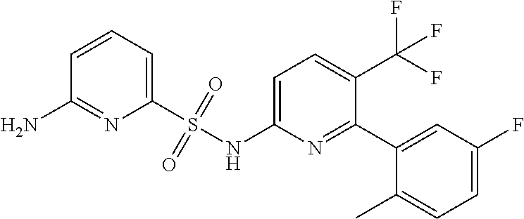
C1(S(NC2=CC=C(C(F)(F)F)C(C3=CC(F)=CC=C3C)=N2)(=O)=O)=CC=CC(N)=N1
